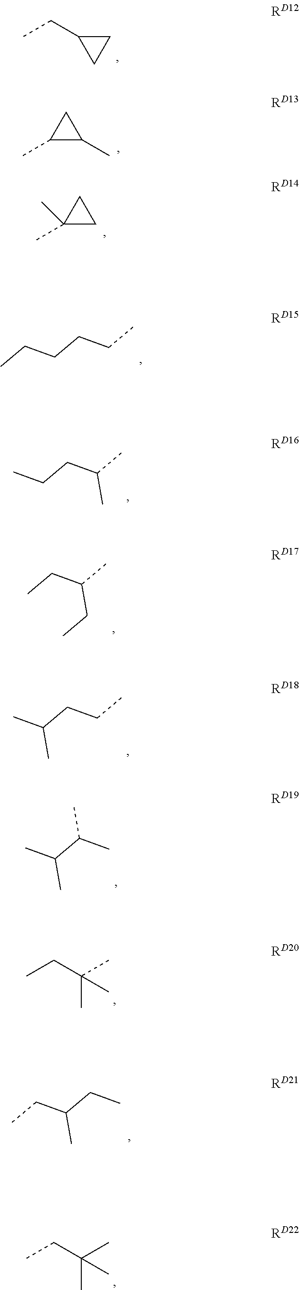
CCC(C)(C)C.CCC(C)(C)C.CCC1CC1.CC1C(C)C1.CC1(C)CC1.C(C)CCCC.C(C)(CCC)C.C(C)(CC)CC.C(C)CC(C)C.CC(C(C)C)C.CCC(CC)C
